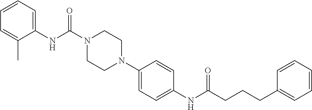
C1=CC=C(NC(N2CCN(C3=CC=C(NC(CCCC4=CC=CC=C4)=O)C=C3)CC2)=O)C(C)=C1
